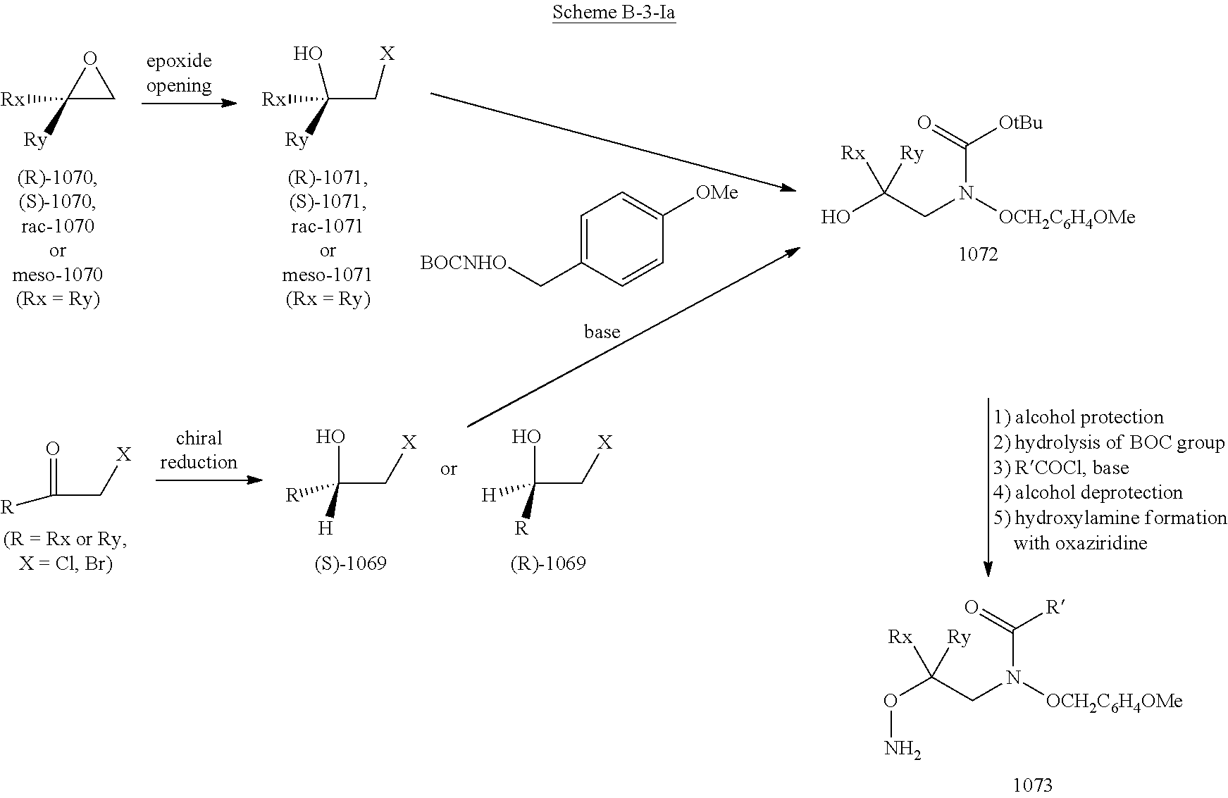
C(N([OCH2C6H4OMe])C(=O)[R])C(ON)([Rx])[Ry].C1([Rx])([Ry])CO1.C(C[X])([Rx])([Ry])O.C1=C(C[BOCNHO])C=CC([OMe])=C1.C(N([OCH2C6H4OMe])C(=O)[OtBu])C(O)([Rx])[Ry].C(C[X])(=O)[R].C(C[X])(O)([R])[H].C(C[X])(O)([H])[R]
